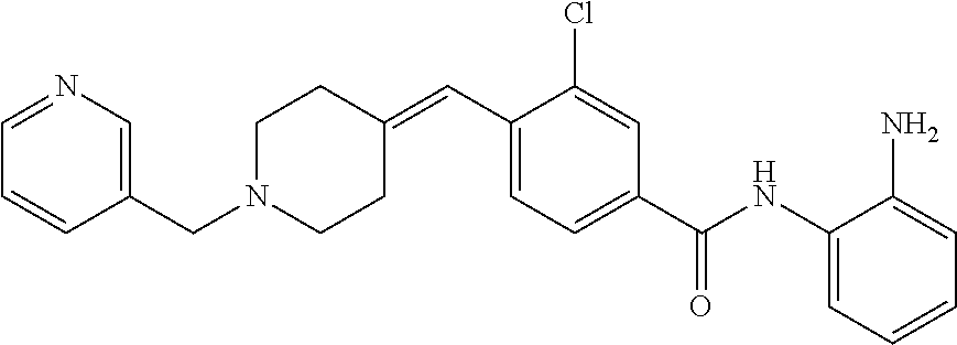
C1=NC=C(CN2CCC(=CC3=CC=C(C(NC4=CC=CC=C4N)=O)C=C3Cl)CC2)C=C1
